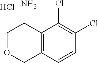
Cl.C12=C(C=CC(Cl)=C1Cl)COCC2N
